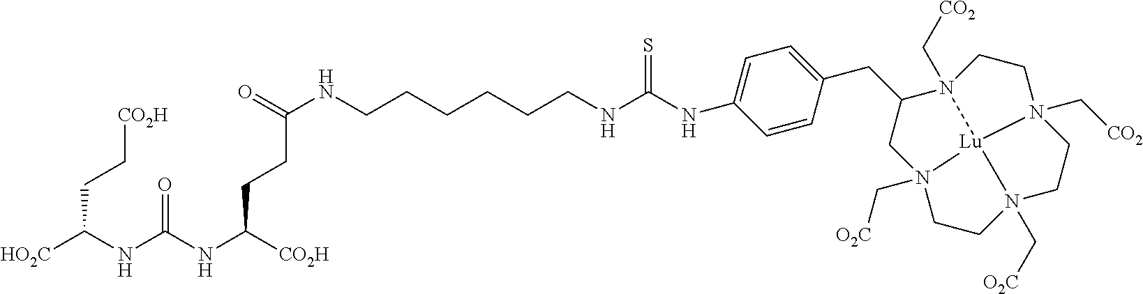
C1(NC(NCCCCCCNC(=O)CCC([CO2H])NC(NC([HO2C])CC[CO2H])=O)=S)=CC=C(CC2CN3(C[O2C])CCN4(C[O2C])CCN5(C[CO2])CCN2(C[CO2])[Lu]354)C=C1
